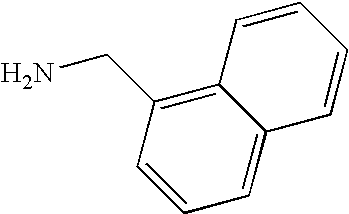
C12=C(CN)C=CC=C1C=CC=C2
